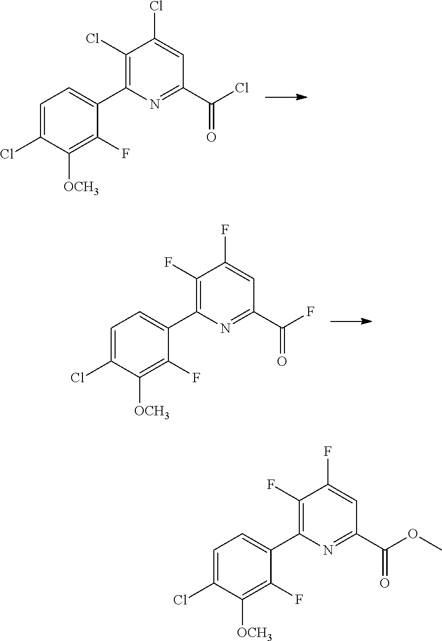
N1=C(C(Cl)=O)C=C(Cl)C(Cl)=C1C1=CC=C(Cl)C([OCH3])=C1F.N1=C(C(F)=O)C=C(F)C(F)=C1C1=CC=C(Cl)C([OCH3])=C1F.N1=C(C(OC)=O)C=C(F)C(F)=C1C1=CC=C(Cl)C([OCH3])=C1F
